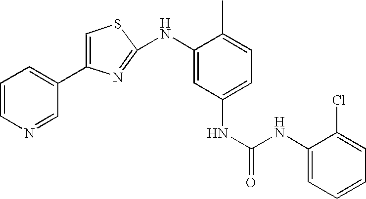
C1=CC=C(C2=CSC(NC3=CC(NC(=O)NC4=CC=CC=C4Cl)=CC=C3C)=N2)C=N1
